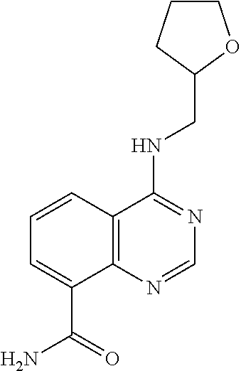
C1(CNC2=NC=NC3=C2C=CC=C3C(=O)N)OCCC1
